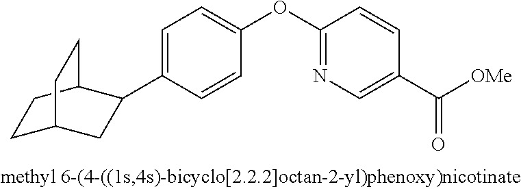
C1=C(C2CC3CCC2CC3)C=CC(OC2=NC=C(C([OMe])=O)C=C2)=C1
